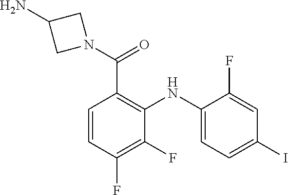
C1=C(F)C(NC2=C(C(=O)N3CC(N)C3)C=CC(F)=C2F)=CC=C1I
